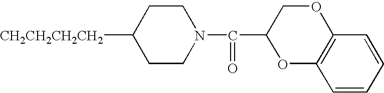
[CH2CH2CH2CH2]C1CCN(C(C2OC3=C(OC2)C=CC=C3)=O)CC1
